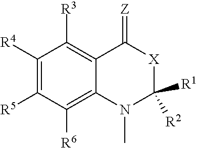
C1([R4])=C([R5])C([R6])=C2C(=C1[R3])C(=[Z])[X]C([R2])([R1])N2C
